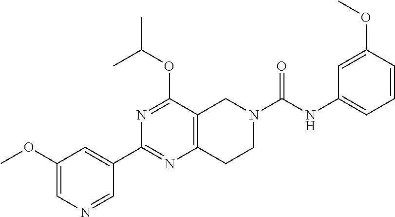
C1(OC)=CN=CC(C2=NC3=C(C(OC(C)C)=N2)CN(C(NC2=CC=CC(OC)=C2)=O)CC3)=C1
